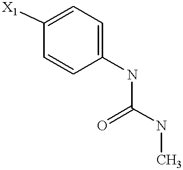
C1=C([X1])C=CC(NC(NC)=O)=C1
